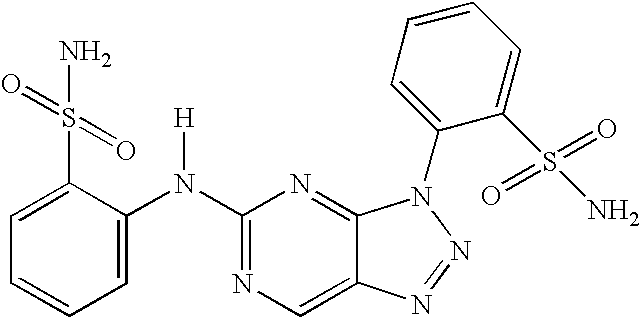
C1(N(C2=CC=CC=C2S(=O)(=O)N)[H])=NC=C2C(=N1)N(C1=CC=CC=C1S(=O)(=O)N)N=N2
